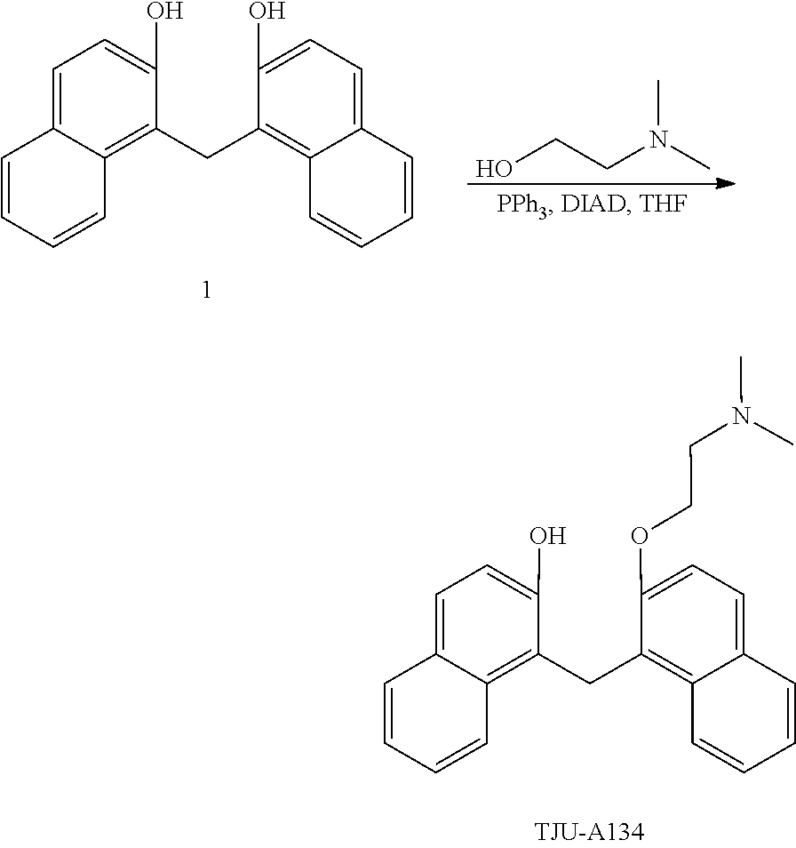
C1(CC2=C3C(=CC=C2O)C=CC=C3)=C2C(=CC=C1OCCN(C)C)C=CC=C2.OCCN(C)C.C1(CC2=C3C(=CC=C2O)C=CC=C3)=C2C(=CC=C1O)C=CC=C2
